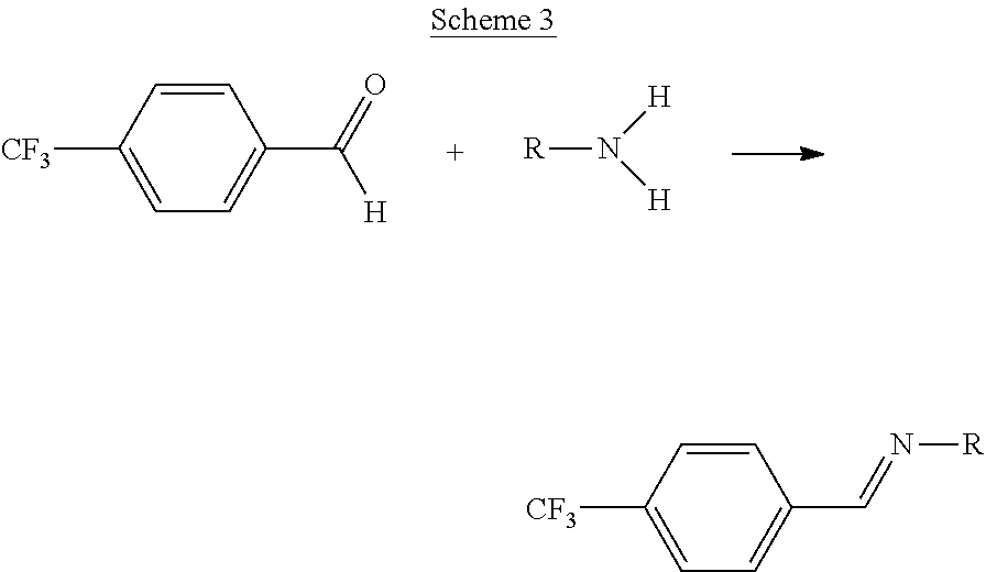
[CF3]C1=CC=C(C(=O)[H])C=C1.[R]N([H])[H].[CF3]C1=CC=C(C=N[R])C=C1
